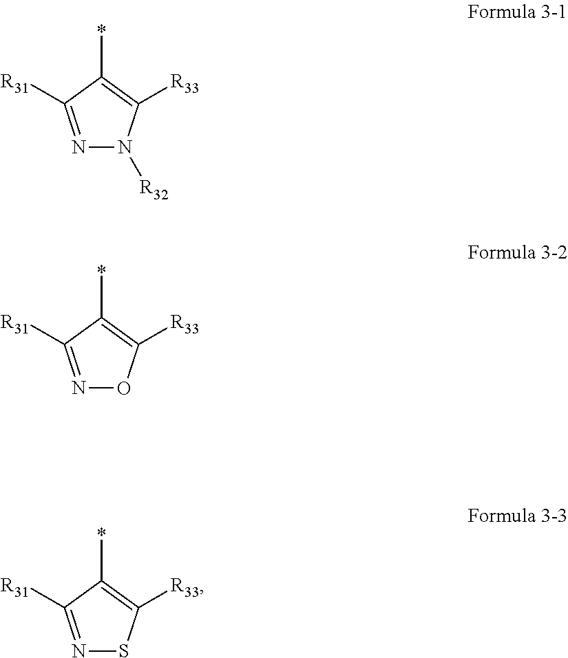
N1=C([R31])C(*)=C([R33])N1[R32].N1=C([R31])C(*)=C([R33])O1.N1=C([R31])C(*)=C([R33])S1
